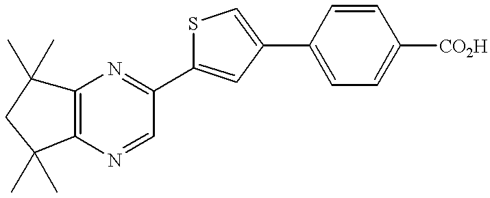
C12=C(N=CC(C3=CC(C4=CC=C([CO2H])C=C4)=CS3)=N1)C(C)(C)CC2(C)C
